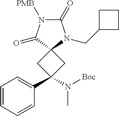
C1=CC=CC(C2(N([Boc])C)CC3(C2)N(CC2CCC2)C(=O)N([PMB])C3=O)=C1
